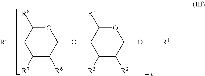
C1([R7])C([R6])C(OC2C([R3])C([R2])C(O[R1])OC2[R5])OC([R8])C1[R4]
